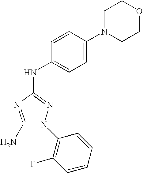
C1(N)=NC(NC2=CC=C(N3CCOCC3)C=C2)=NN1C1=C(F)C=CC=C1
